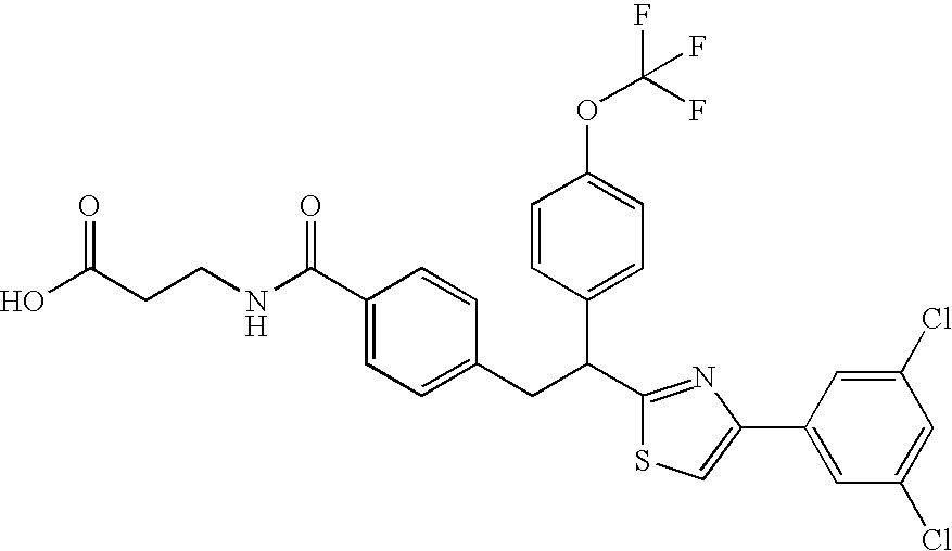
OC(CCNC(C1=CC=C(CC(C2=NC(C3=CC(Cl)=CC(Cl)=C3)=CS2)C2=CC=C(OC(F)(F)F)C=C2)C=C1)=O)=O
